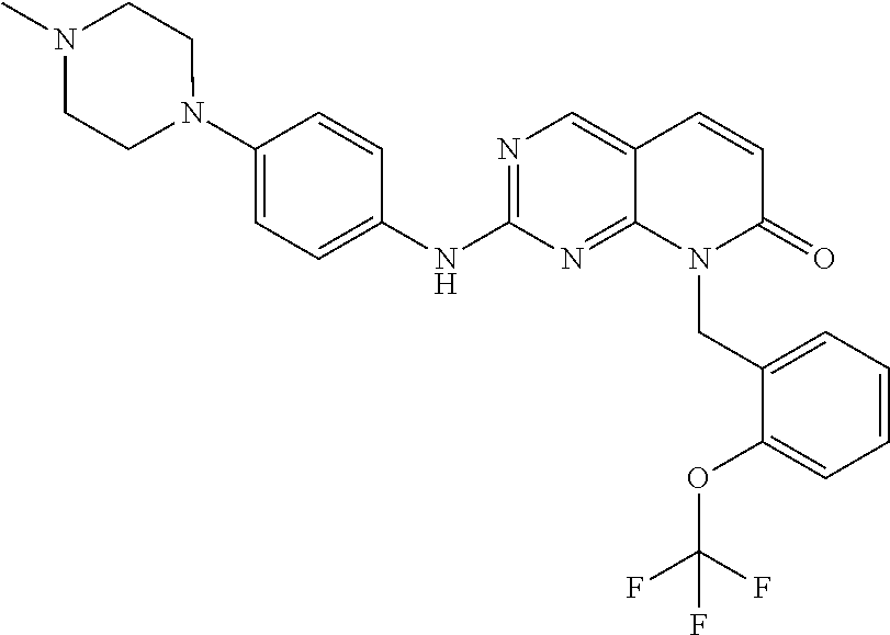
N1(C2=CC=C(NC3=NC=C4C(=N3)N(CC3=CC=CC=C3OC(F)(F)F)C(=O)C=C4)C=C2)CCN(C)CC1
